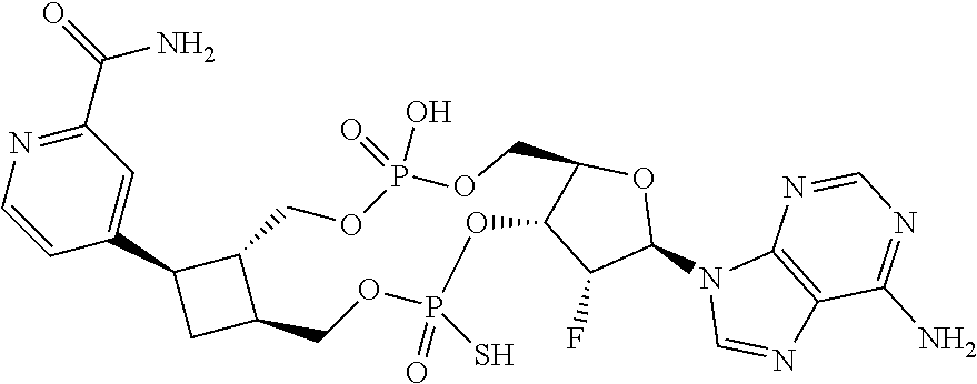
C1(C2=CC(C(=O)N)=NC=C2)CC2C1COP(O)(=O)OCC1C(C(F)C(N3C=NC4=C3N=CN=C4N)O1)OP(=O)(S)OC2
